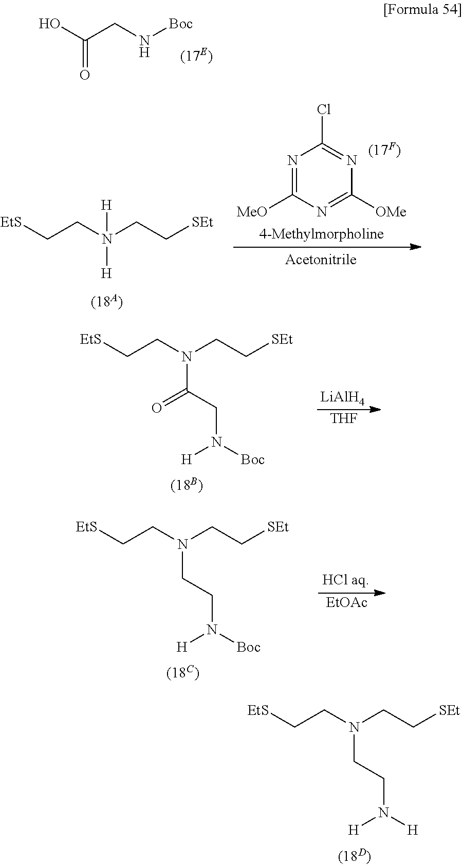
C(CN[Boc])(O)=O.N1=C([MeO])N=C([OMe])N=C1Cl.C(CN(CC[SEt])([H])[H])[EtS].C(CN(CC[SEt])C(CN([Boc])[H])=O)[EtS].[LiAlH4].[THF].C(CN(CC[SEt])CCN([Boc])[H])[EtS].[EtOAc].C(CN(CC[SEt])CCN([H])[H])[EtS]
